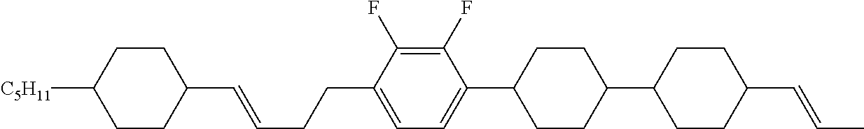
C1(C=CCCC2=CC=C(C3CCC(C4CCC(C=CC)CC4)CC3)C(F)=C2F)CCC([C5H11])CC1
